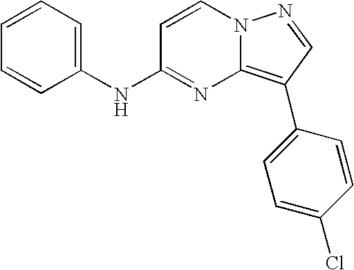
C1=CC=C(NC2=NC3=C(C4=CC=C(Cl)C=C4)C=NN3C=C2)C=C1
